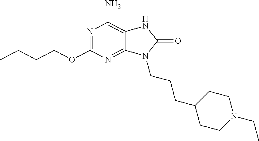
N1=C(OCCCC)N=C2C(=C1N)NC(=O)N2CCCC1CCN(CC)CC1
